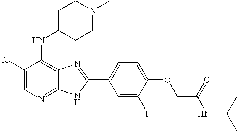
C1(Cl)=CN=C2C(=C1NC1CCN(C)CC1)N=C(C1=CC=C(OCC(NC(C)C)=O)C(F)=C1)N2
